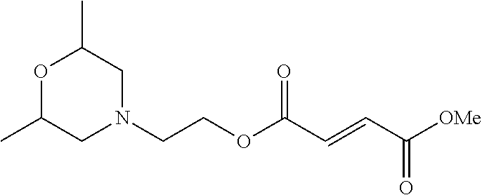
[OMe]C(C=CC(OCCN1CC(C)OC(C)C1)=O)=O
